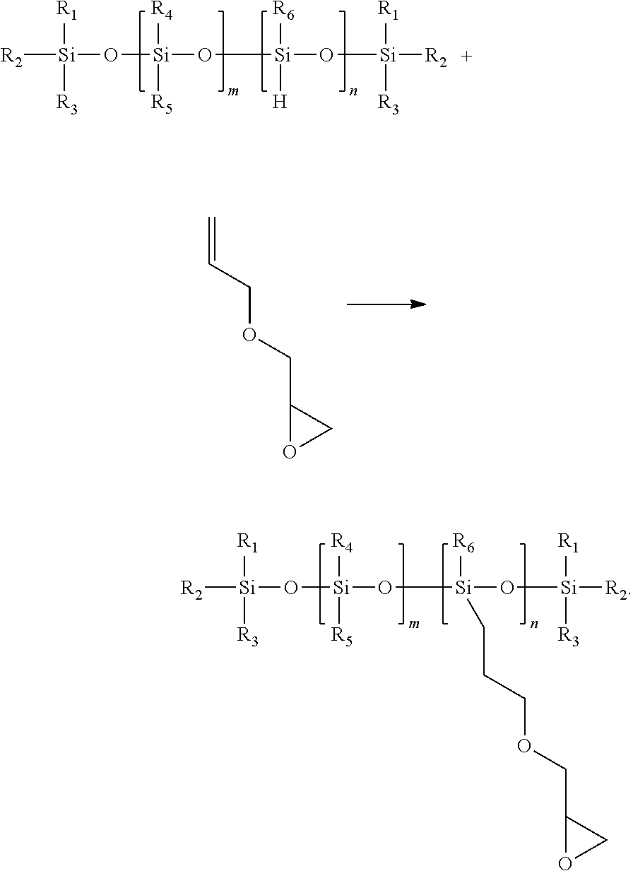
[R2][Si]([R1])([R3])O[Si]([R4])(O[Si]([R6])(O[Si]([R2])([R1])[R3])[H])[R5].C=CCOCC1OC1.[R2][Si]([R1])([R3])O[Si]([R4])(O[Si]([R6])(O[Si]([R2])([R1])[R3])CCCOCC1OC1)[R5]
